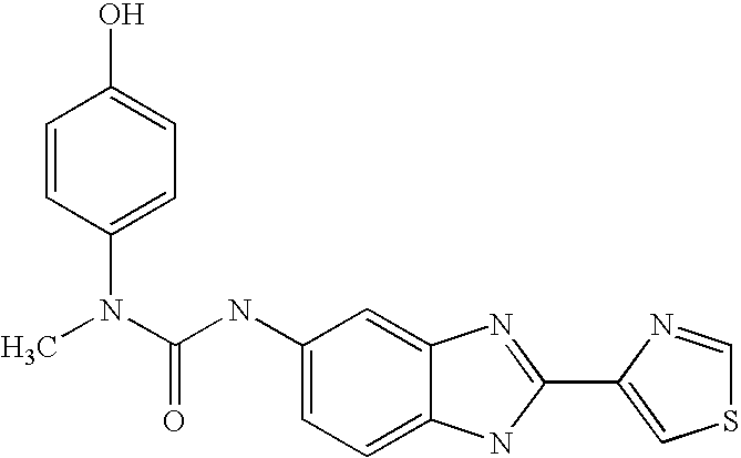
C1=C2C(=CC=C1NC(=O)N(C)C1=CC=C(O)C=C1)NC(C1=CSC=N1)=N2
